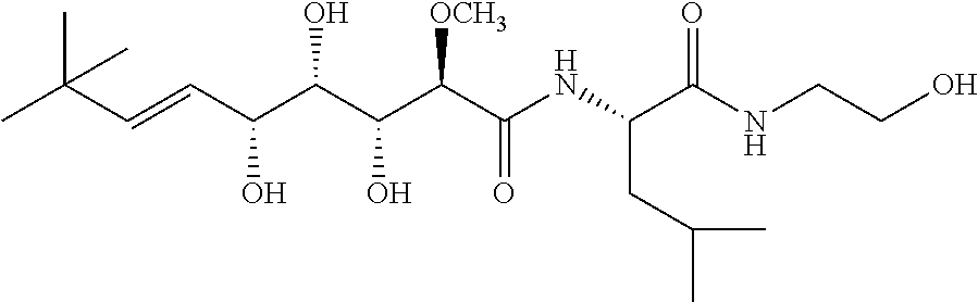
CC(C=CC(C(C(C(C(NC(C(NCCO)=O)CC(C)C)=O)[OCH3])O)O)O)(C)C
